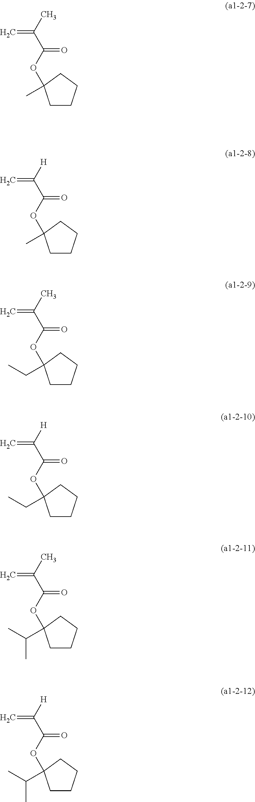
O(C(C(C)=C)=O)C1(C)CCCC1.O(C(C([H])=C)=O)C1(C)CCCC1.O(C(C(C)=C)=O)C1(CC)CCCC1.O(C(C([H])=C)=O)C1(CC)CCCC1.O(C(C(C)=C)=O)C1(C(C)C)CCCC1.O(C(C([H])=C)=O)C1(C(C)C)CCCC1
